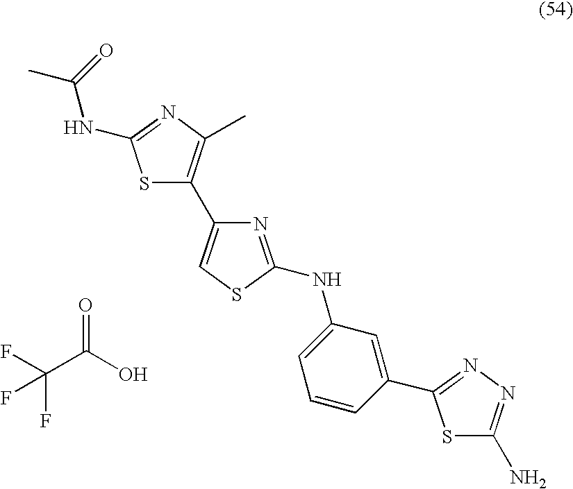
S1C(C2=CSC(NC3=CC=CC(C4=NN=C(N)S4)=C3)=N2)=C(C)N=C1NC(C)=O.O=C(O)C(F)(F)F
